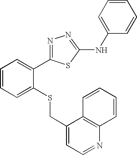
C1(CSC2=CC=CC=C2C2=NN=C(NC3=CC=CC=C3)S2)=CC=NC2=C1C=CC=C2
